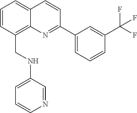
C1=CC(CNC2=CC=CN=C2)=C2C(=C1)C=CC(C1=CC=CC(C(F)(F)F)=C1)=N2
